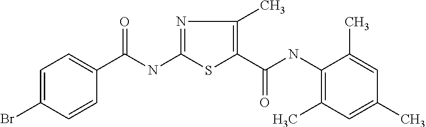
C1=C(Br)C=CC(C(NC2=NC(C)=C(C(NC3=C(C)C=C(C)C=C3C)=O)S2)=O)=C1
